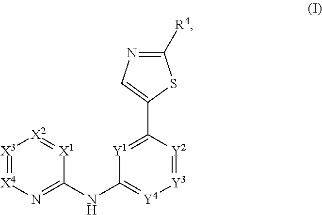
[X3]1=[X4]N=C(NC2=[Y4][Y3]=[Y2]C(C3=CN=C([R4])S3)=[Y1]2)[X1]=[X2]1
